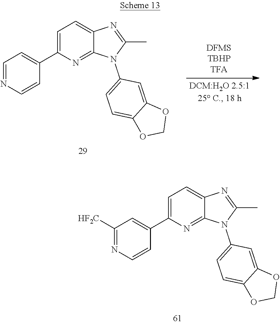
C12=NC(C3=CC([HF2C])=NC=C3)=CC=C1N=C(C)N2C1=CC=C2C(=C1)OCO2.C12=NC(C3=CC=NC=C3)=CC=C1N=C(C)N2C1=CC=C2C(=C1)OCO2
